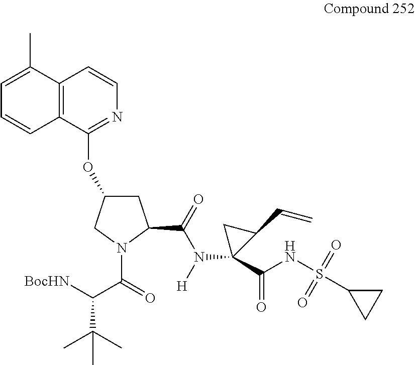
[BocHN]C(C(=O)N1C(C(=O)N([H])C2(C(NS(C3CC3)(=O)=O)=O)C(C=C)C2)CC(OC2=NC=CC3=C2C=CC=C3C)C1)C(C)(C)C
